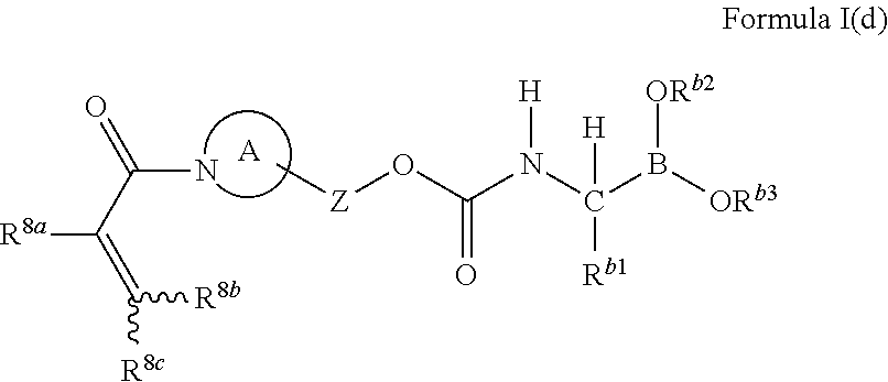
NC(=O)C(=C([R8c])[R8b])[R8a].[A].O=C(O[Z]C)N(C(B([ORb3])[ORb2])([Rb1])[H])[H]
